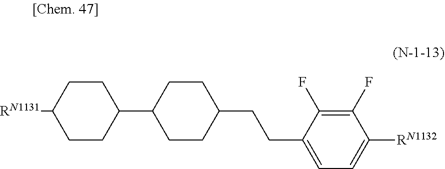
[RN1131]C1CCC(C2CCC(CCC3=CC=C([RN1132])C(F)=C3F)CC2)CC1
